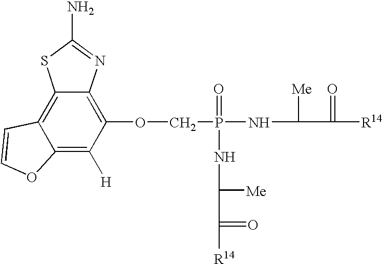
C12=C([H])C(OCP(=O)(NC([Me])C(=O)[R14])NC([Me])C(=O)[R14])=C3C(=C1C=CO2)SC(N)=N3
